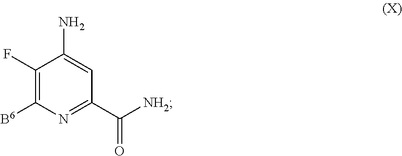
C1(F)=C([B6])N=C(C([NH2])=O)C=C1N
